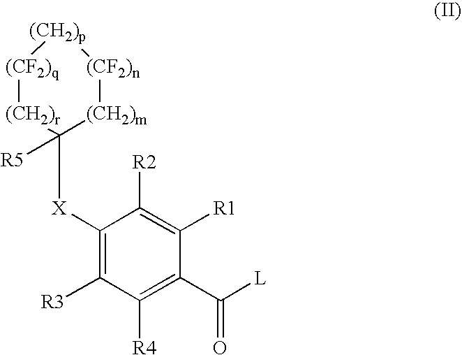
[(CF2)q]1[(CH2)r]C([X]C2=C([R3])C([R4])=C(C([L])=O)C([R1])=C2[R2])([R5])[(CH2)m][(CF2)n][(CH2)p]1
